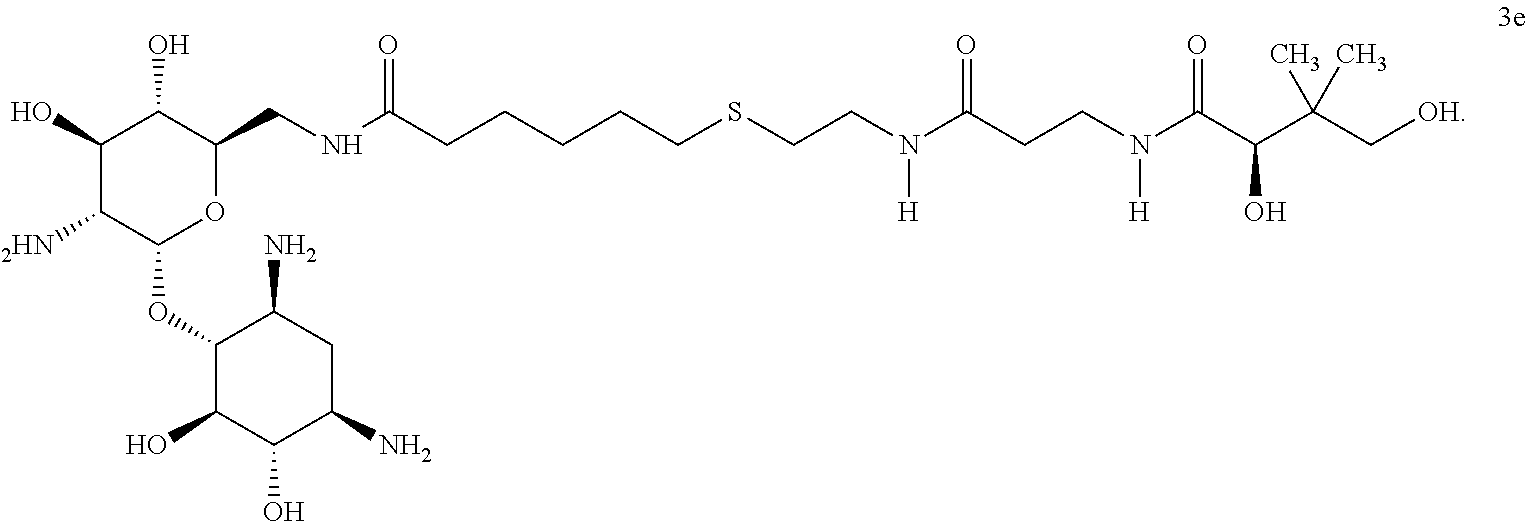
C1(O)C([2HN])C(OC2C(O)C(O)C(N)CC2N)OC(CNC(=O)CCCCCSCCN(C(=O)CCN(C(C(C(C[OH])(C)C)O)=O)[H])[H])C1O
